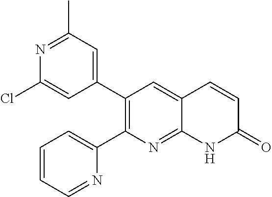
N1=C(C)C=C(C2=C(C3=CC=CC=N3)N=C3C(=C2)C=CC(=O)N3)C=C1Cl
